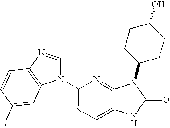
C1(N2C=NC3=C2C=C(F)C=C3)=NC=C2C(=N1)N(C1CCC(O)CC1)C(=O)N2
